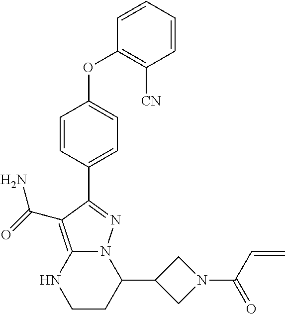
C1(C2N3C(=C(C(=O)N)C(C4=CC=C(OC5=C([CN])C=CC=C5)C=C4)=N3)NCC2)CN(C(C=C)=O)C1
